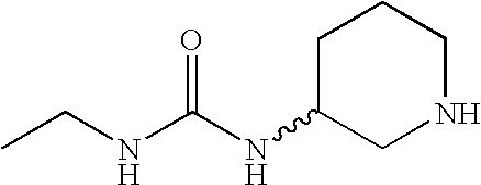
CCNC(NC1CNCCC1)=O
